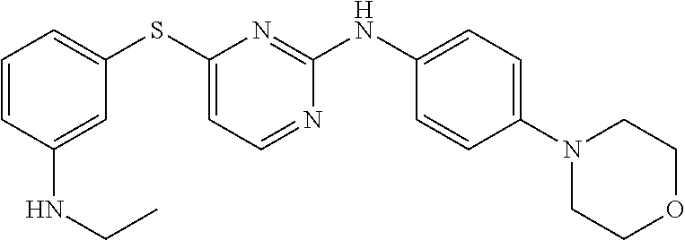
C1=CC(NCC)=CC(SC2=CC=NC(NC3=CC=C(N4CCOCC4)C=C3)=N2)=C1
